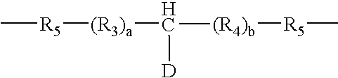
C[R5][(R3)a]C([(R4)b][R5]C)[D]
